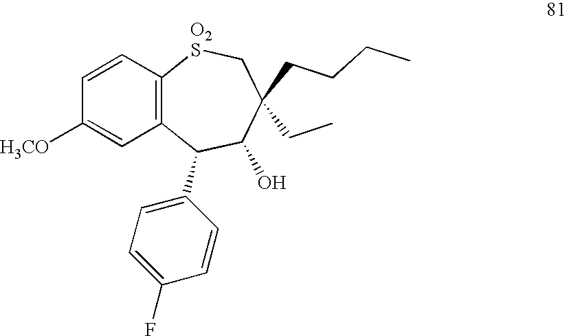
C1=CC2=C(C=C1[H3CO])C(C1=CC=C(F)C=C1)C(O)C(CC)(CCCC)C[O2S]2
